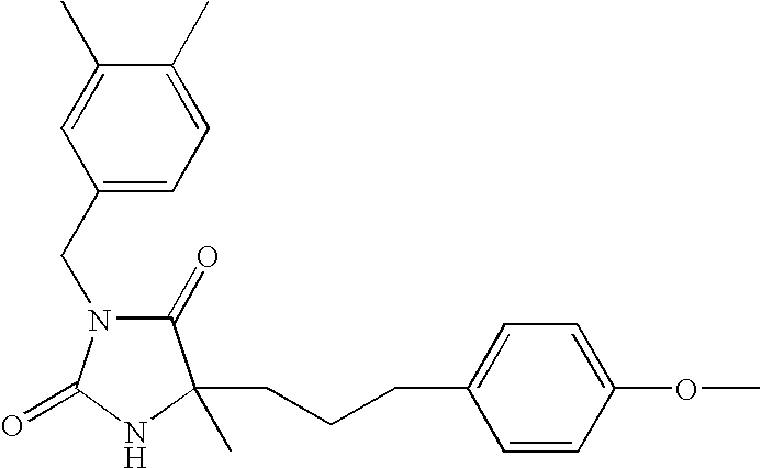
C(CCC1=CC=C(OC)C=C1)C1(C)C(=O)N(CC2=CC=C(C)C(C)=C2)C(=O)N1
